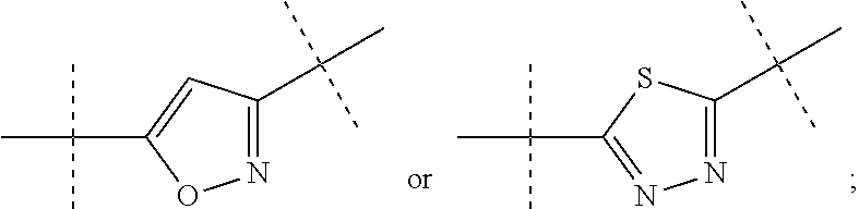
N1=C(C(C)(C)C)C=C(C(C)(C)C)O1.N1=C(C(C)(C)C)SC(C(C)(C)C)=N1
